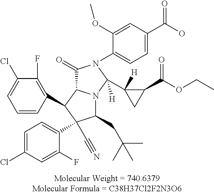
C1(C2C3N(C(CC(C)(C)C)C2(C2=CC=C(Cl)C=C2F)C#N)C([H])(C2([H])C(C(OCC)=O)C2)N(C2=CC=C(C(O)=O)C=C2OC)C3=O)=C(F)C(Cl)=CC=C1
